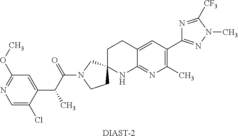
[DIAST-2].C1=C(Cl)C(C(C(N2CCC3(C2)CCC2=CC(C4=NN(C)C([CF3])=N4)=C(C)N=C2N3)=O)C)=CC(OC)=N1
